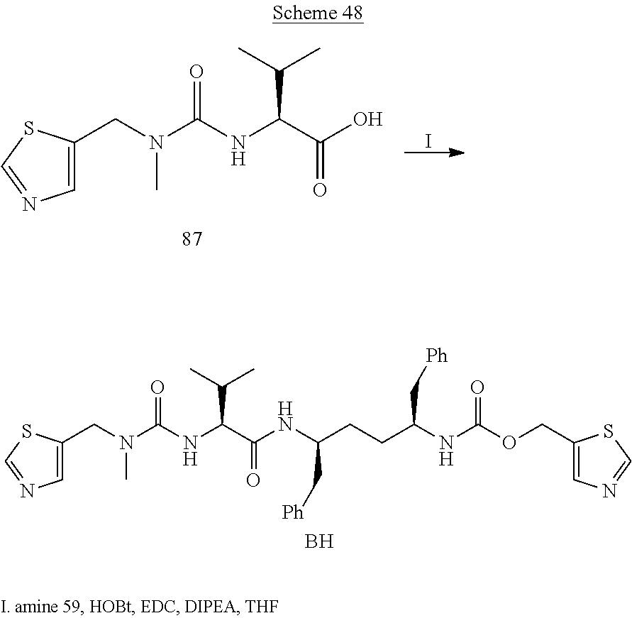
C1=C(CN(C(NC(C(NC(CCC(NC(OCC2=CN=CS2)=O)C[Ph])C[Ph])=O)C(C)C)=O)C)SC=N1.B.C1=C(CN(C(NC(C(O)=O)C(C)C)=O)C)SC=N1.I
